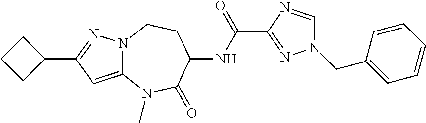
C12=CC(C3CCC3)=NN1CCC(NC(C1=NN(CC3=CC=CC=C3)C=N1)=O)C(=O)N2C
